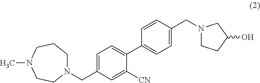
N1(CC2=CC=C(C3=CC=C(CN4CCC(O)C4)C=C3)C([CN])=C2)CCCN(C)CC1
